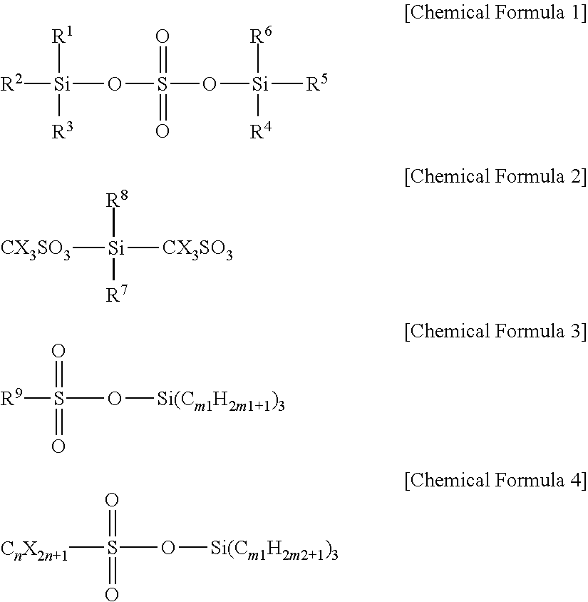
[R2][Si](OS(O[Si]([R5])([R6])[R4])(=O)=O)([R1])[R3].[CX3SO3][Si]([CX3SO3])([R8])[R7].[R9]S(O[Si(Cm1H2m1+1)3])(=O)=O.[CnX2n+1]S(=O)(=O)O[Si(Cm1H2m2+1)3]
